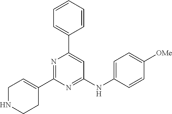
C1=CC=CC(C2=CC(NC3=CC=C([OMe])C=C3)=NC(C3=CCNCC3)=N2)=C1
